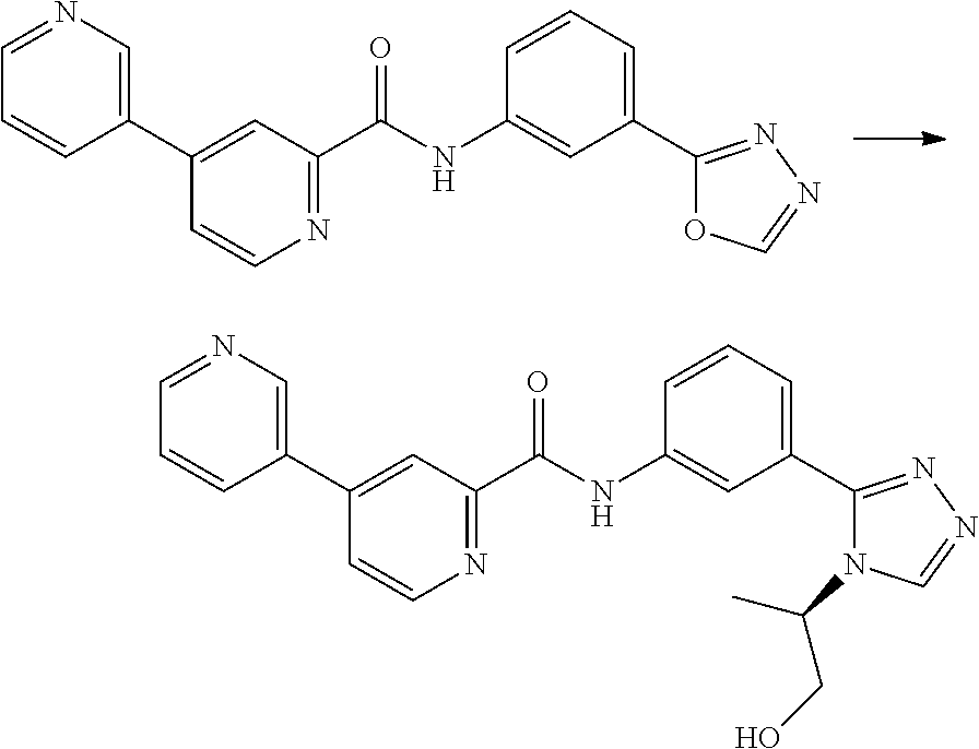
C1=CC(C2=CC(C(NC3=CC(C4=NN=CO4)=CC=C3)=O)=NC=C2)=CN=C1.C1=CC(C2=CC(C(NC3=CC(C4=NN=CN4C(CO)C)=CC=C3)=O)=NC=C2)=CN=C1
